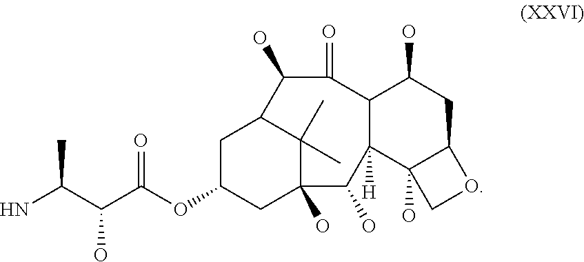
NC(C(C(OC1CC2(O)C(O)C3([H])C(C(=O)C(O)C(C1)C2(C)C)C(O)CC1C3(O)CO1)=O)O)C
